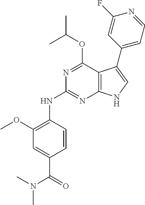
N(C1=NC2=C(C(OC(C)C)=N1)C(C1=CC=NC(F)=C1)=CN2)C1=C(OC)C=C(C(=O)N(C)C)C=C1
